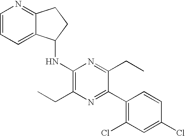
C1(Cl)=CC(Cl)=C(C2=NC(CC)=C(NC3C4=CC=CN=C4CC3)N=C2CC)C=C1
